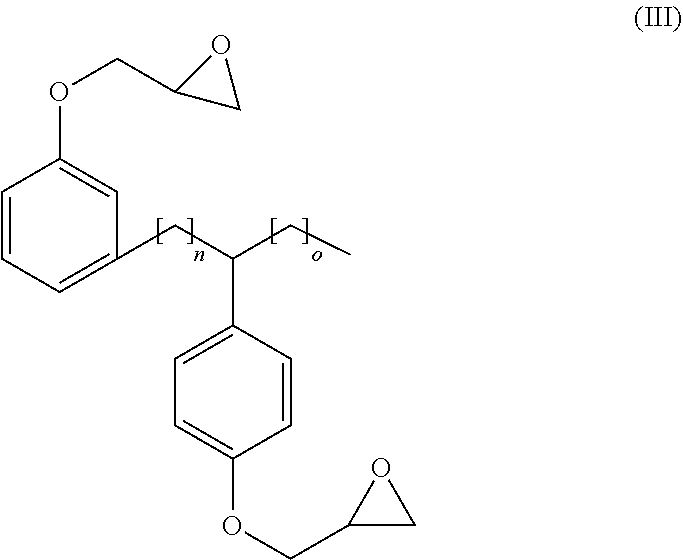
C1=CC=C(CC(CC)C2=CC=C(OCC3CO3)C=C2)C=C1OCC1CO1
